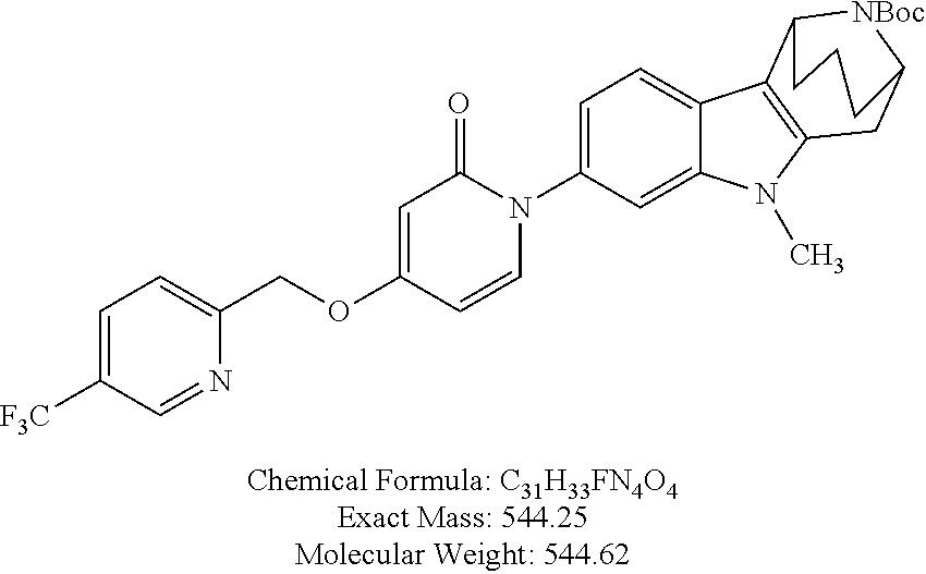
C1=C([F3C])C=NC(COC2=CC(=O)N(C3=CC=C4C(=C3)N(C)C3=C4C4[NBoc]C(C3)CCC4)C=C2)=C1
